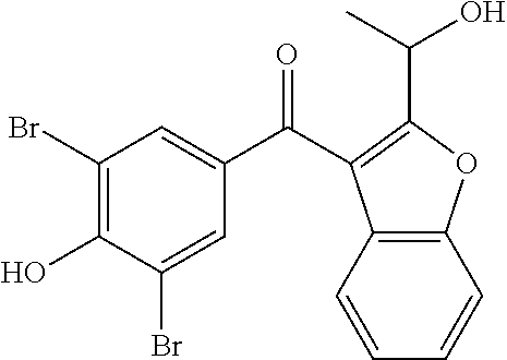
C1(Br)=C(O)C(Br)=CC(C(=O)C2=C(C(O)C)OC3=C2C=CC=C3)=C1
